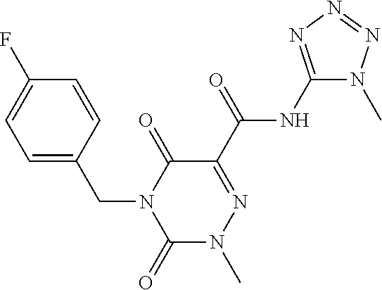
C1=C(CN2C(=O)N(C)N=C(C(=O)NC3=NN=NN3C)C2=O)C=CC(F)=C1
